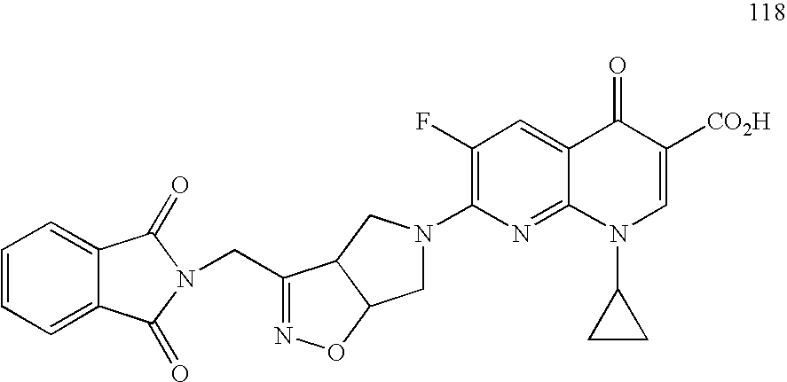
C1N(C2=C(F)C=C3C(=N2)N(C2CC2)C=C([CO2H])C3=O)CC2C1ON=C2CN1C(=O)C2=CC=CC=C2C1=O
